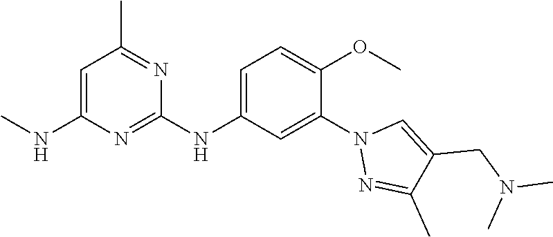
C1(NC2=CC=C(OC)C(N3N=C(C)C(CN(C)C)=C3)=C2)=NC(NC)=CC(C)=N1
